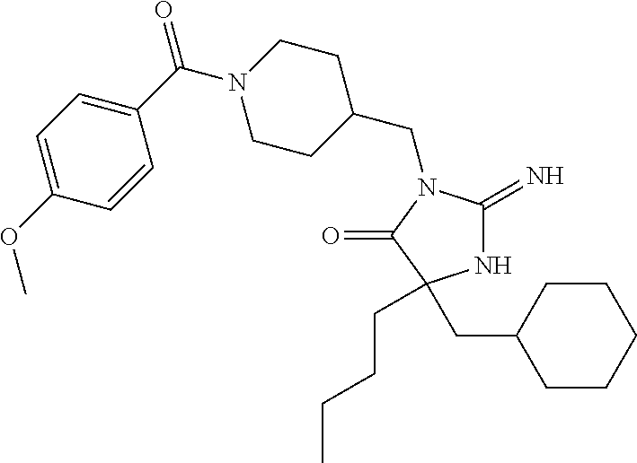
N1C(=N)N(CC2CCN(C(C3=CC=C(OC)C=C3)=O)CC2)C(=O)C1(CC1CCCCC1)CCCC
